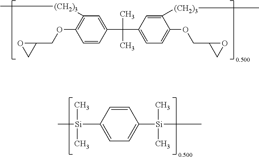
C[Si](C1=CC=C([Si](C)(C)C)C=C1)(C)C.C1(OCC2OC2)=C([(CH2)3]C)C=C(C(C2=CC=C(OCC3CO3)C([(CH2)3]C)=C2)(C)C)C=C1
